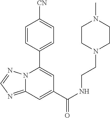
C12=NC=NN1C(C1=CC=C([CN])C=C1)=CC(C(NCCN1CCN(C)CC1)=O)=C2
